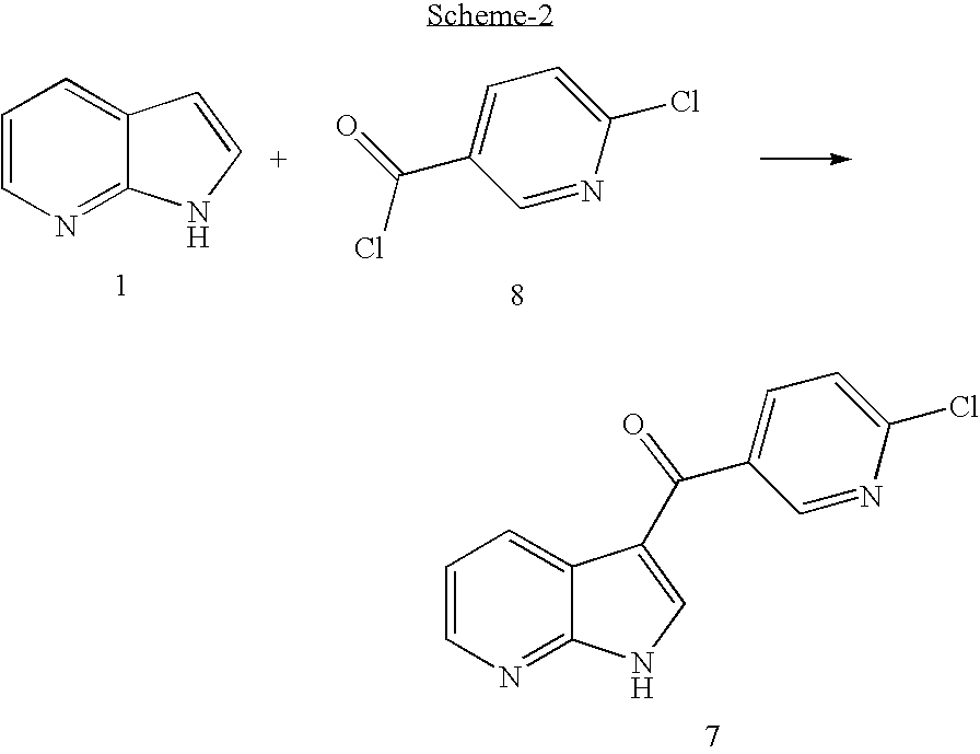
C1=CN=C2C(=C1)C(C(C1=CC=C(Cl)N=C1)=O)=CN2.C1=CN=C2C(=C1)C=CN2.C1(C(=O)Cl)=CC=C(Cl)N=C1
